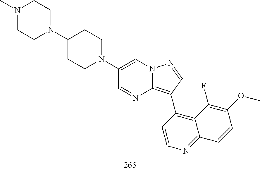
C1(C2=C3N=CC(N4CCC(N5CCN(C)CC5)CC4)=CN3N=C2)=C2C(=NC=C1)C=CC(OC)=C2F
